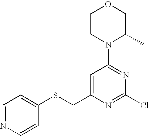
C1(SCC2=CC(N3C(C)COCC3)=NC(Cl)=N2)=CC=NC=C1
